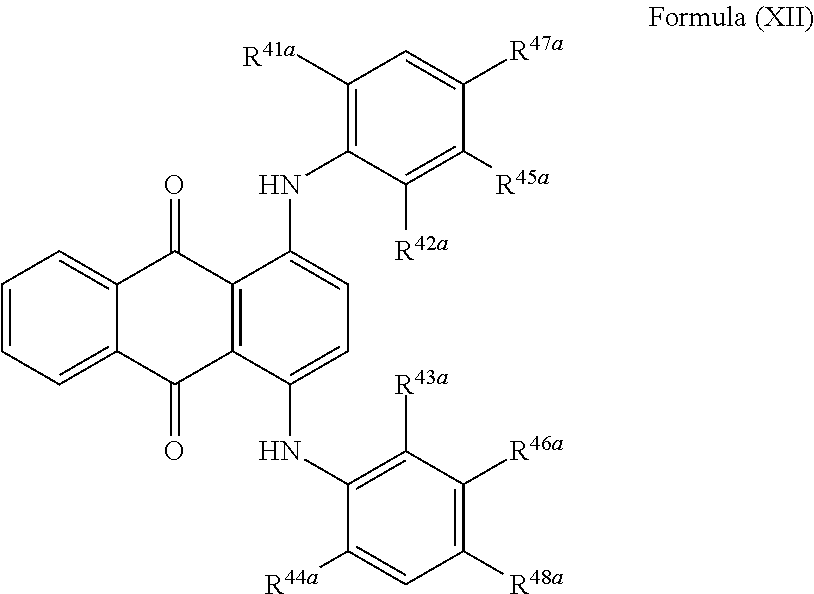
C1([R41a])=C(NC2=CC=C(NC3=C([R43a])C([R46a])=C([R48a])C=C3[R44a])C3=C2C(=O)C2=CC=CC=C2C3=O)C([R42a])=C([R45a])C([R47a])=C1
